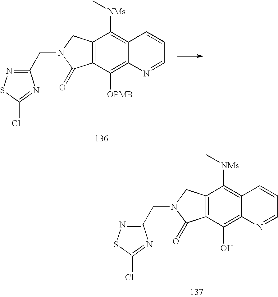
C12=C(C(O)=C3C(=C1[NMs]C)C=CC=N3)C(=O)N(CC1=NSC(Cl)=N1)C2.C12=C(C([OPMB])=C3C(=C1[NMs]C)C=CC=N3)C(=O)N(CC1=NSC(Cl)=N1)C2
